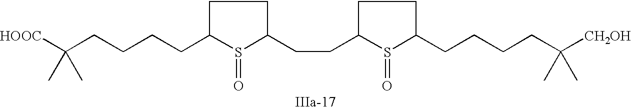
C1C(CCCCC([HOOC])(C)C)S(=O)C(CCC2S(=O)C(CCCCC([CH2OH])(C)C)CC2)C1
